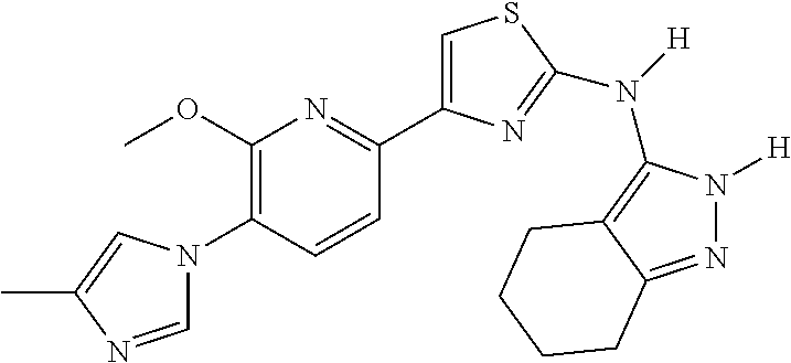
C1=NC(C)=CN1C1=C(OC)N=C(C2=CSC(N(C3=C4C(=NN3[H])CCCC4)[H])=N2)C=C1
